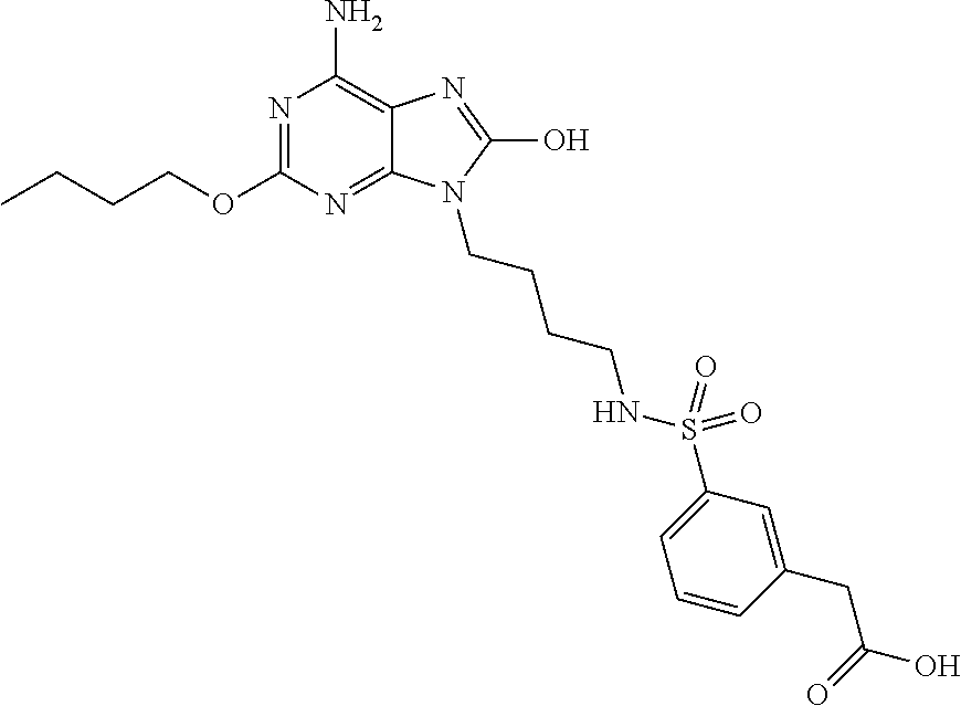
N1=C(OCCCC)N=C2C(=C1N)N=C(O)N2CCCCNS(C1=CC=CC(CC(=O)O)=C1)(=O)=O
